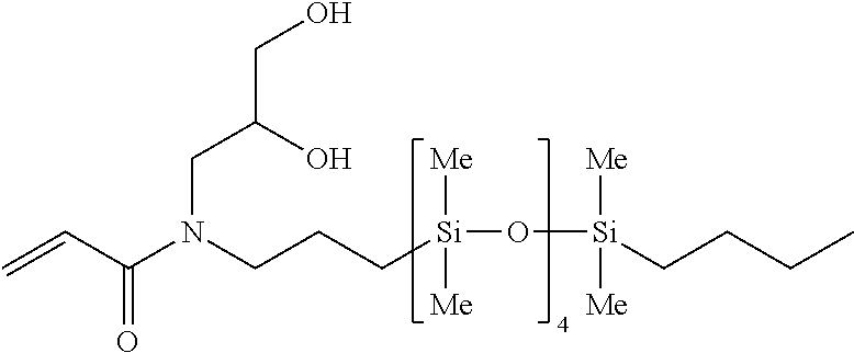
C=CC(N(CCC[Si](O[Si](CCCC)([Me])[Me])([Me])[Me])CC(O)CO)=O
